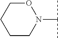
O1CCCCN1C(C)C
